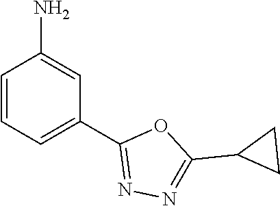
C1=CC=C(C2=NN=C(C3CC3)O2)C=C1N
